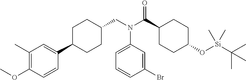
C1(C2CCC(CN(C(C3CCC(O[Si](C(C)(C)C)(C)C)CC3)=O)C3=CC=CC(Br)=C3)CC2)=CC(C)=C(OC)C=C1
